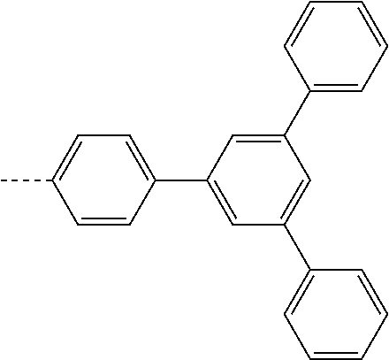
C1=C(C2=CC(C3=CC=CC=C3)=CC(C3=CC=C(C)C=C3)=C2)C=CC=C1
